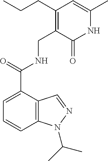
C1=CC2=C(C(C(NCC3=C(CCC)C=C(C)NC3=O)=O)=C1)C=NN2C(C)C
